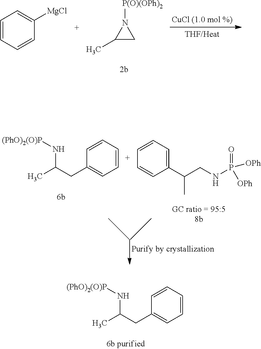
C1=CC=CC=C1CC(N[(PhO)2(O)P])C.C1=CC=CC([MgCl])=C1.C1(C)CN1[P(O)(OPh)2].C1=CC=CC=C1CC(N[(PhO)2(O)P])C.C1=CC=C(C(CNP([OPh])([OPh])=O)C)C=C1
